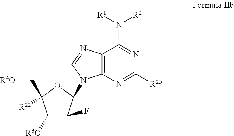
C12=C(N=C([R25])N=C1N([R1])[R2])N(C1C(F)C([R3O])C(C[R4O])([R22])O1)C=N2
